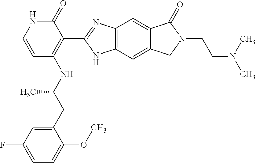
C1=C(CC(NC2=C(C3=NC4=C(N3)C=C3C(=C4)C(=O)N(CCN(C)C)C3)C(=O)NC=C2)C)C(OC)=CC=C1F
